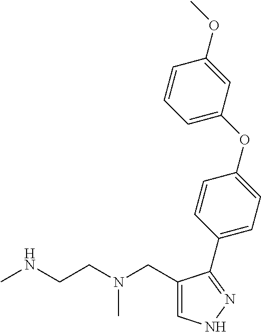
C1=C(CN(CCNC)C)C(C2=CC=C(OC3=CC=CC(OC)=C3)C=C2)=NN1
